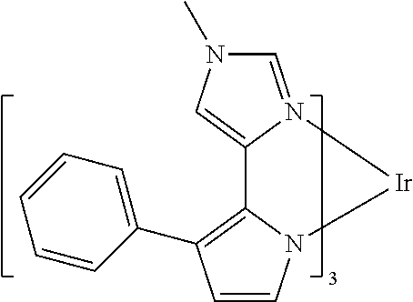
C12=CN(C)C=N1[Ir]N1C2=C(C2=CC=CC=C2)C=C1
